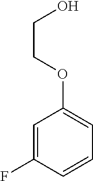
OCCOC1=CC=CC(F)=C1
